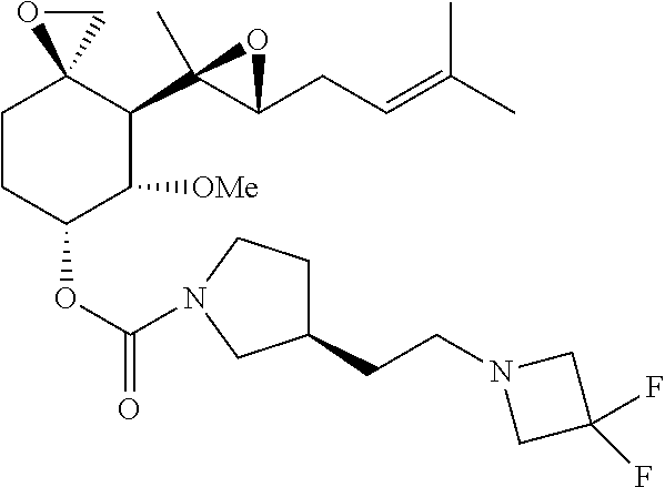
C1CC(OC(=O)N2CCC(CCN3CC(F)(F)C3)C2)C([OMe])C(C2(C)C(CC=C(C)C)O2)C12CO2
